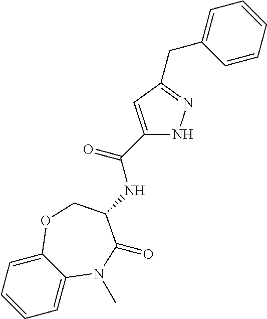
C1=C2C(=CC=C1)OCC(NC(C1=CC(CC3=CC=CC=C3)=NN1)=O)C(=O)N2C
